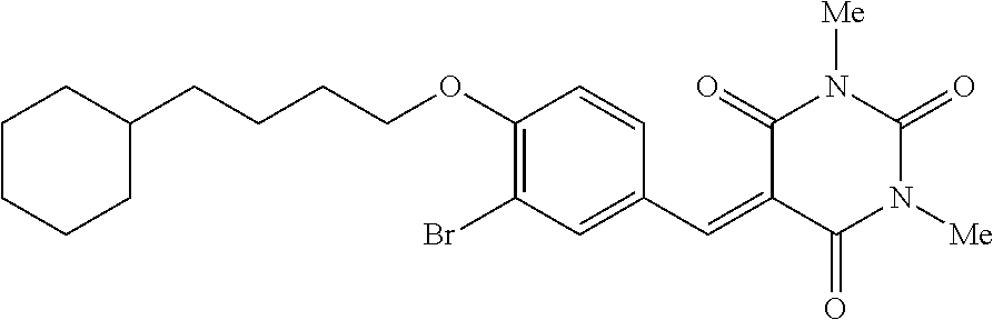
C1CCCC(CCCCOC2=C(Br)C=C(C=C3C(=O)N([Me])C(=O)N([Me])C3=O)C=C2)C1
